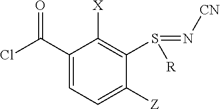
ClC(C1=CC=C([Z])C(S(=N[CN])[R])=C1[X])=O
